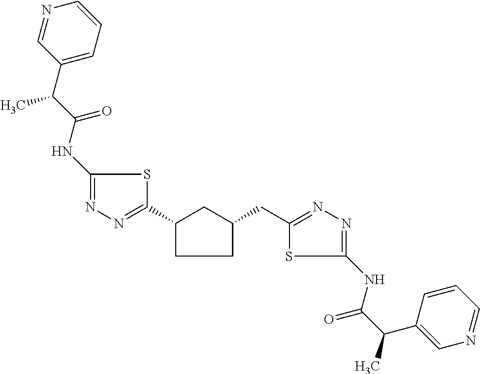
C1(NC(C(C)C2=CC=CN=C2)=O)=NN=C(C2CC(CC3=NN=C(NC(C(C)C4=CN=CC=C4)=O)S3)CC2)S1
